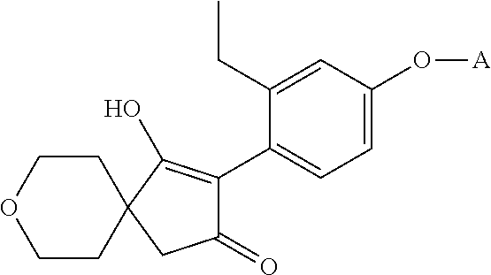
C1(=O)C(C2=CC=C(O[A])C=C2CC)=C(O)C2(C1)CCOCC2
